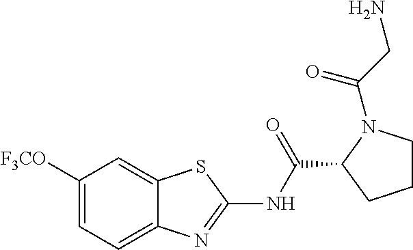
C1([F3CO])=CC=C2C(=C1)SC(NC(C1CCCN1C(CN)=O)=O)=N2
